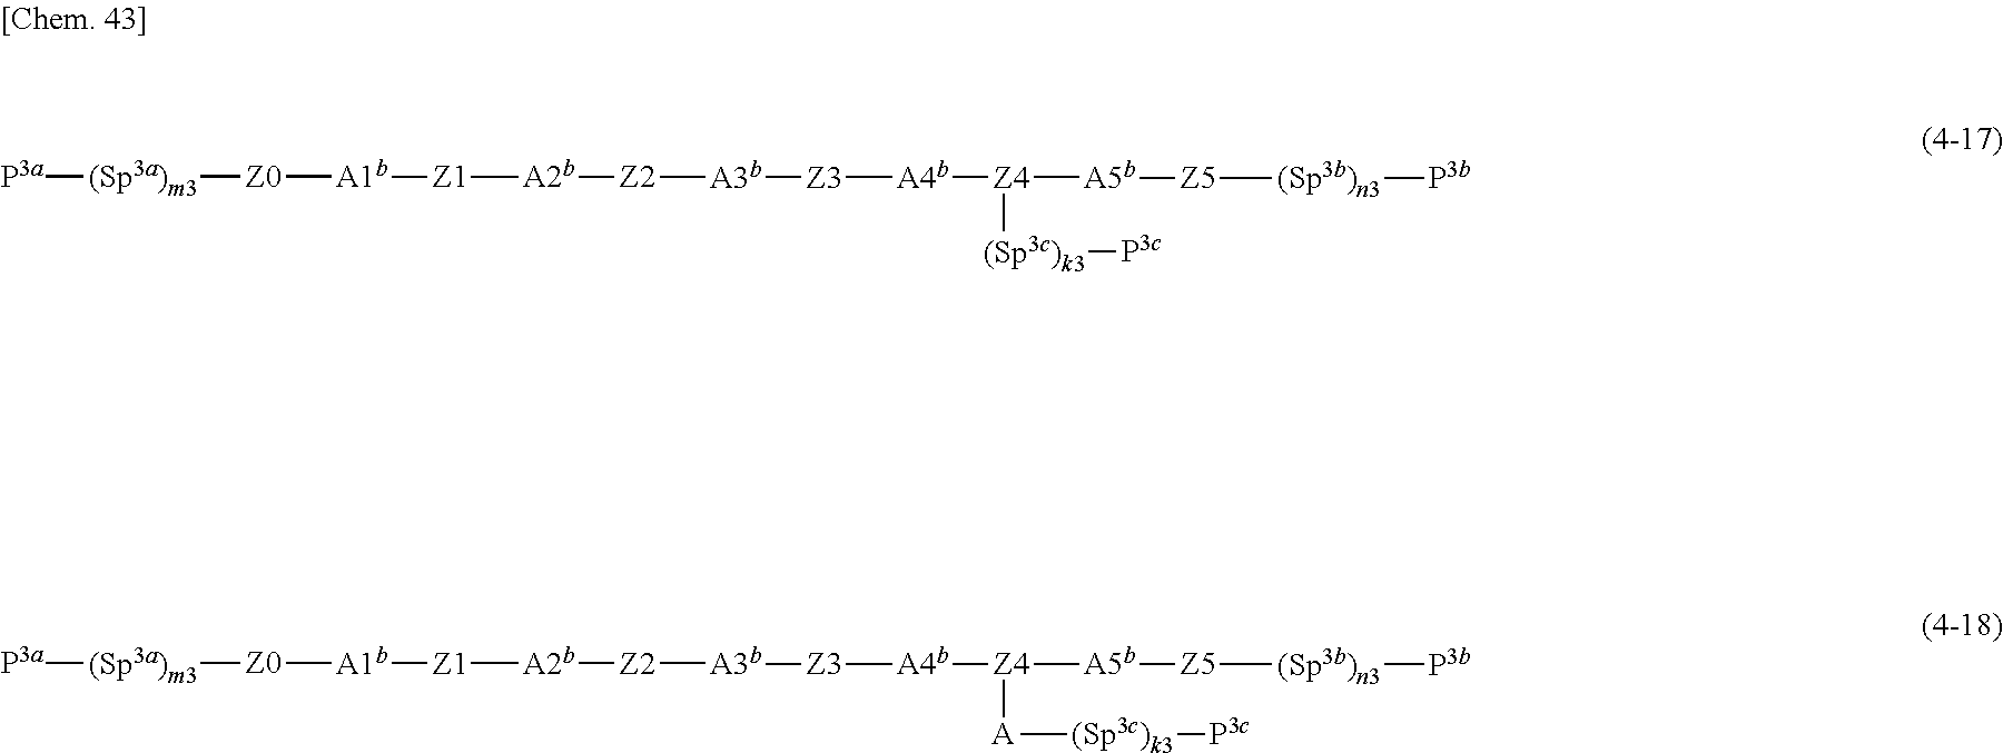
[P3a][(Sp3a)m3][Z0][A1b][Z1][A2b][Z2][A3b][Z3][A4b][Z4]([A5b][Z5][(Sp3b)n3][P3b])[(Sp3c)k3][P3c].[P3a][(Sp3a)m3][Z0][A1b][Z1][A2b][Z2][A3b][Z3][A4b][Z4]([A5b][Z5][(Sp3b)n3][P3b])[A][(Sp3c)k3][P3c]
